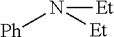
[Et]N([Ph])[Et]
